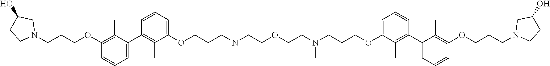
C1=C(OCCCN(C)CCOCCN(CCCOC2=CC=CC(C3=CC=CC(OCCCN4CC(O)CC4)=C3C)=C2C)C)C(C)=C(C2=CC=CC(OCCCN3CCC(O)C3)=C2C)C=C1
